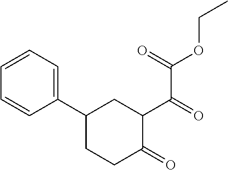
C1(C2CCC(=O)C(C(=O)C(=O)OCC)C2)=CC=CC=C1
